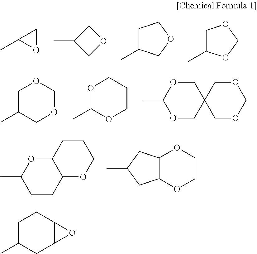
O1CC1C.C1C(C)CO1.C1C(C)COC1.C1C(C)OCO1.C1C(C)COCO1.O1C(C)OCCC1.O1CC2(COC1C)COCOC2.C1CC2C(OC1C)CCCO2.C1(C)CC2C(C1)OCCO2.C1C(C)CC2C(C1)O2
